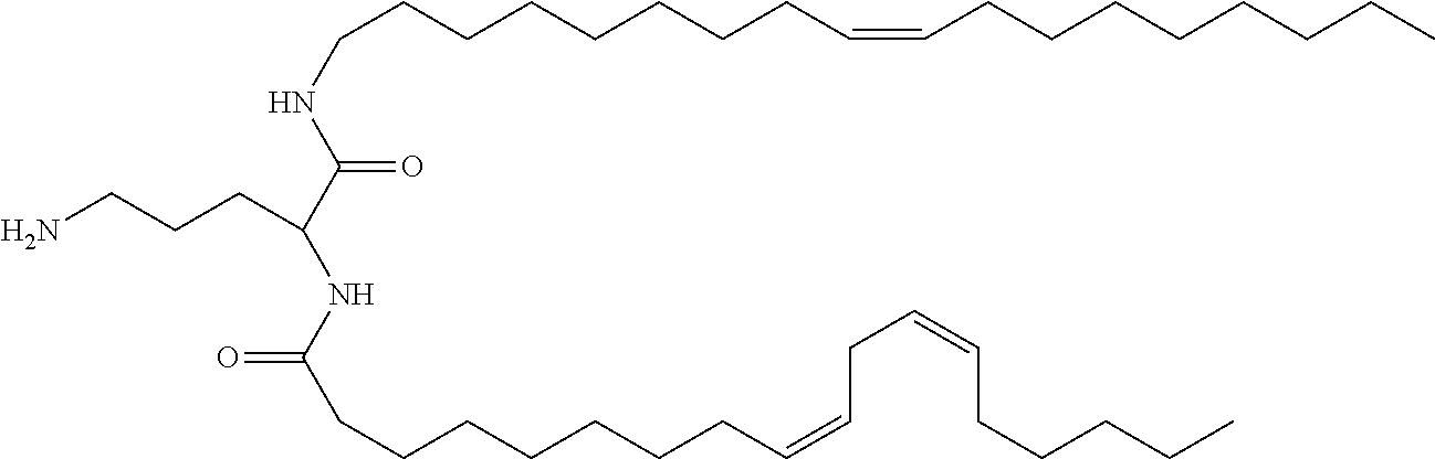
C(CCCCCCCC=CCCCCCCCC)NC(C(NC(CCCCCCCC=CCC=CCCCCC)=O)CCCN)=O
